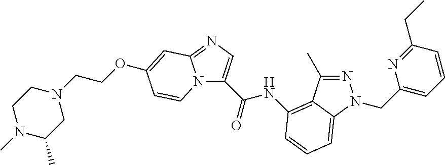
N12C(C(NC3=C4C(C)=NN(CC5=CC=CC(CC)=N5)C4=CC=C3)=O)=CN=C1C=C(OCCN1CCN(C)C(C)C1)C=C2
